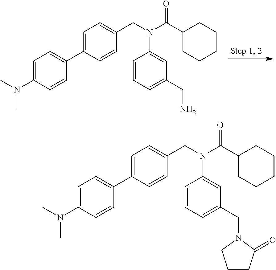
C1=C(N(C)C)C=CC(C2=CC=C(CN(C(C3CCCCC3)=O)C3=CC(CN)=CC=C3)C=C2)=C1.C1=C(N(C)C)C=CC(C2=CC=C(CN(C(C3CCCCC3)=O)C3=CC(CN4CCCC4=O)=CC=C3)C=C2)=C1
